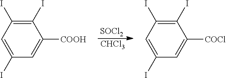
[SOCl2].[CHCl3].C1(I)=C(I)C=C(I)C=C1[COOH].C1(I)=C(I)C=C(I)C=C1[COCl]
